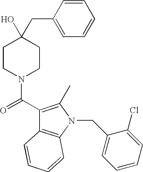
C1(C(=O)N2CCC(O)(CC3=CC=CC=C3)CC2)=C(C)N(CC2=CC=CC=C2Cl)C2=C1C=CC=C2
